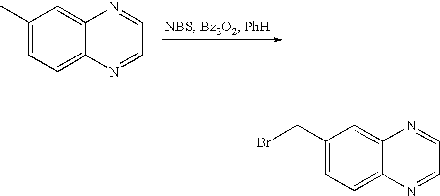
C1(C)=CC=C2C(=C1)N=CC=N2.C1(CBr)=CC=C2C(=C1)N=CC=N2
